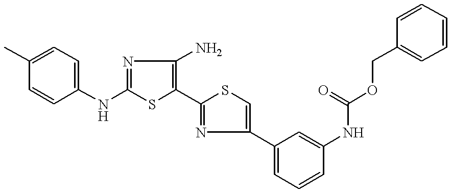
C1(NC2=NC(N)=C(C3=NC(C4=CC=CC(NC(OCC5=CC=CC=C5)=O)=C4)=CS3)S2)=CC=C(C)C=C1
